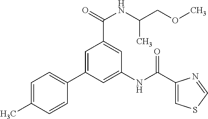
C1=C(C)C=CC(C2=CC(C(=O)NC(C)COC)=CC(NC(C3=CSC=N3)=O)=C2)=C1
